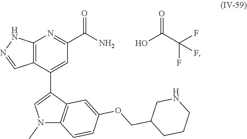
C12=C(C(C3=CN(C)C4=C3C=C(OCC3CCCNC3)C=C4)=CC(C(N)=O)=N1)C=NN2.OC(C(F)(F)F)=O
